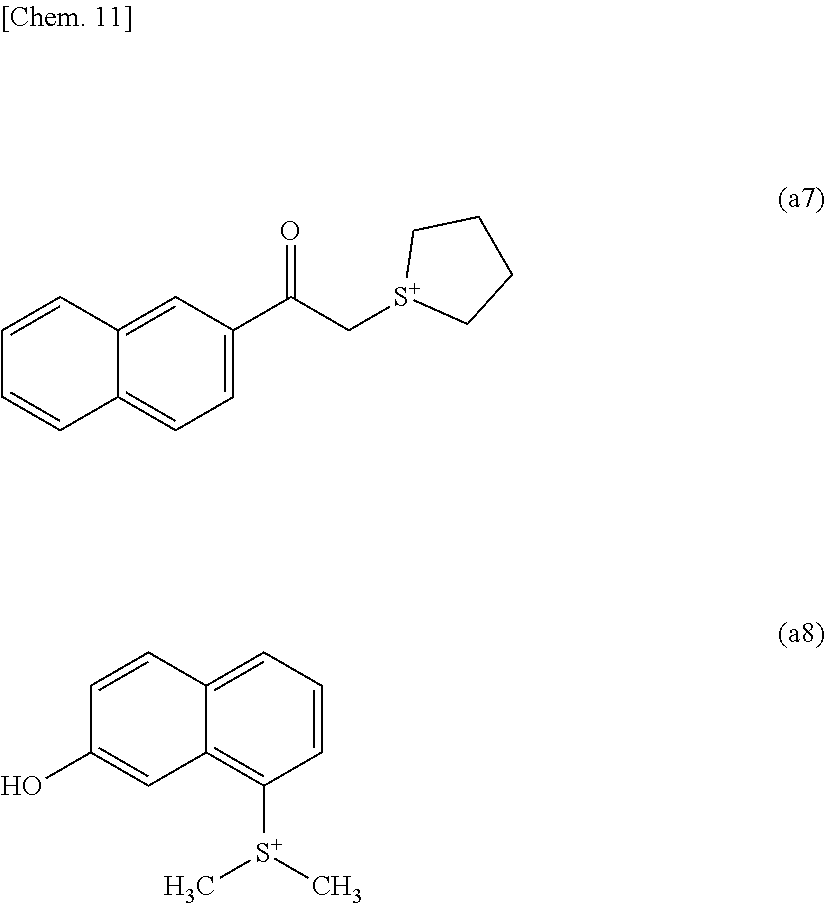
C1=CC2=CC(C(C[S+]3CCCC3)=O)=CC=C2C=C1.C1=CC2=CC=CC([S+](C)C)=C2C=C1O
